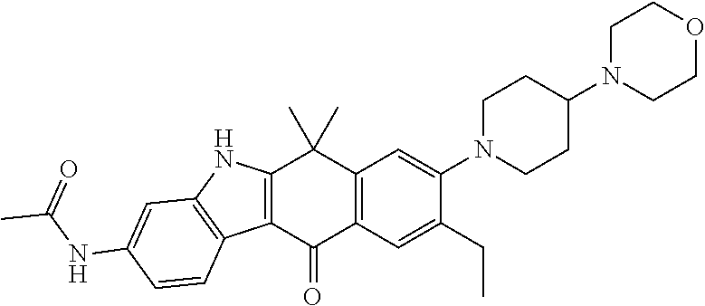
C12=C(C(=O)C3=C(C1(C)C)C=C(N1CCC(N4CCOCC4)CC1)C(CC)=C3)C1=C(N2)C=C(NC(C)=O)C=C1
